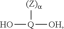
O[Q]([OH])[(Z)a]
